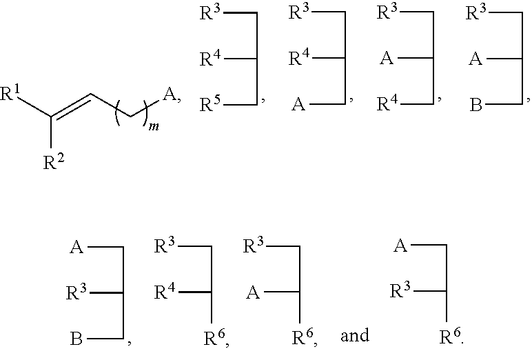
C([R2])([R1])=CC[A].[R3]CC([R4])C[R5].[R3]CC([R4])C[A].[R3]CC([A])C[R4].[R3]CC([A])CB.[A]CC([R3])CB.[R3]CC([R4])[R6].[R3]CC([A])[R6].[A]CC([R3])[R6]
